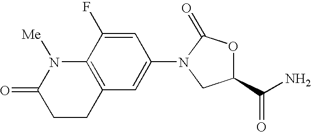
C12=C(C=C(N3C(=O)OC(C(N)=O)C3)C=C1F)CCC(=O)N2[Me]
